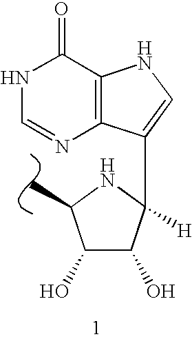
C1(O)C(O)C([H])(C2=CNC3=C2N=CNC3=O)NC1C
